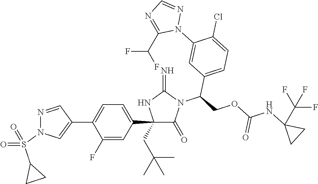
C1(C2=CC=C(C3=CN(S(=O)(=O)C4CC4)N=C3)C(F)=C2)(CC(C)(C)C)C(=O)N(C(COC(NC2(C(F)(F)F)CC2)=O)C2=CC=C(Cl)C(N3N=CN=C3C(F)F)=C2)C(=N)N1
